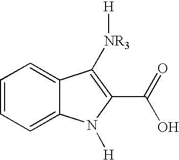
C12=CC=CC=C1C([NR3][H])=C(C(=O)O)N2[H]
